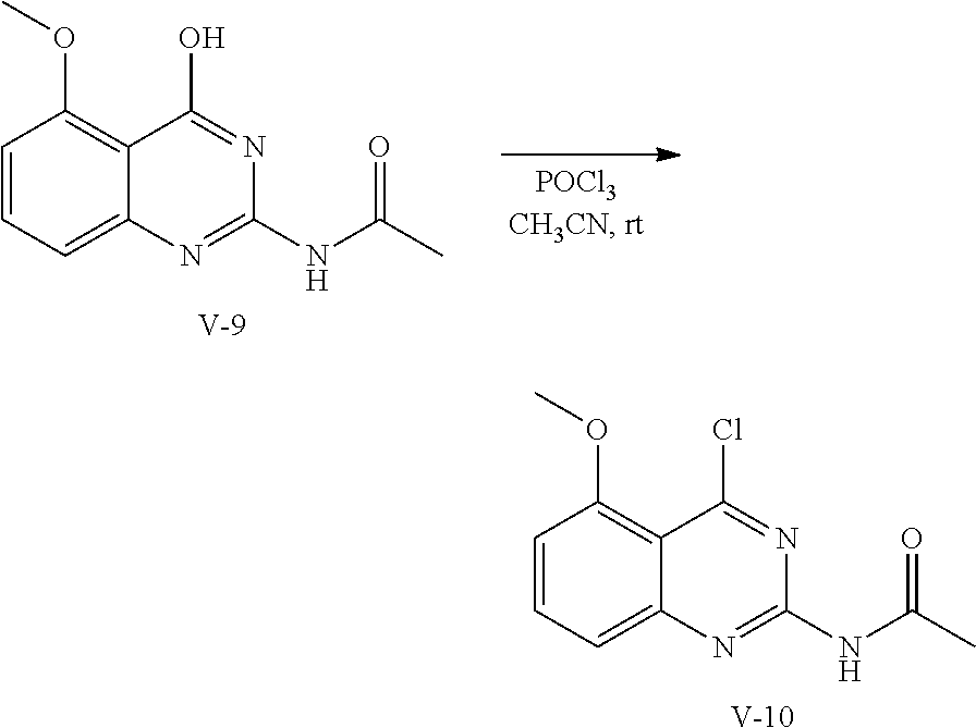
C1=CC=C2C(=C1OC)C(O)=NC(NC(C)=O)=N2.[V].C1=CC=C2C(=C1OC)C(Cl)=NC(NC(C)=O)=N2.[V]
